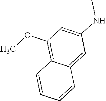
C1(OC)=C2C(=CC(NC)=C1)C=CC=C2
